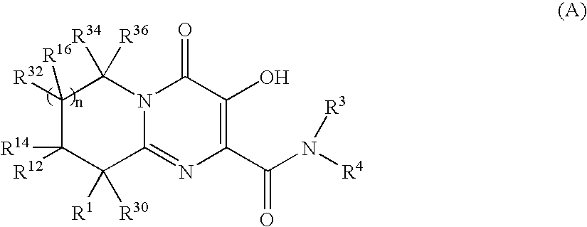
C1(=O)N2C(=NC(C(N([R4])[R3])=O)=C1O)C([R1])([R30])C([R12])([R14])C([R32])([R16])C2([R34])[R36]
